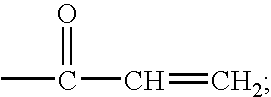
CC(C=C)=O
